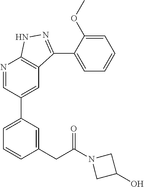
N1=CC(C2=CC=CC(CC(=O)N3CC(O)C3)=C2)=CC2=C1NN=C2C1=CC=CC=C1OC
